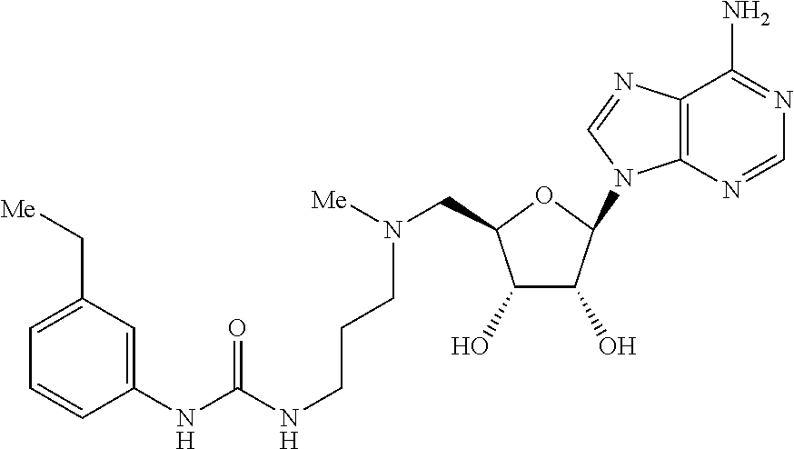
C1(NC(NCCCN([Me])CC2C(O)C(O)C(N3C4=C(C(N)=NC=N4)N=C3)O2)=O)=CC(C[Me])=CC=C1
